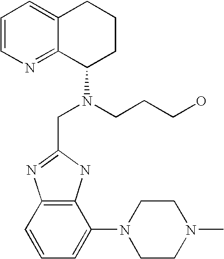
C12=C(C=CC=C1N1CCN(C)CC1)N=C(CN(C1CCCC3=CC=CN=C13)CCCO)N2
